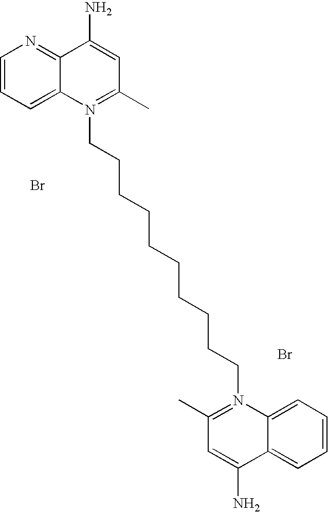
C1=CC=C2C(=N1)C(N)=CC(C)=N2CCCCCCCCCCN1=C(C)C=C(N)C2=CC=CC=C12.Br.Br
